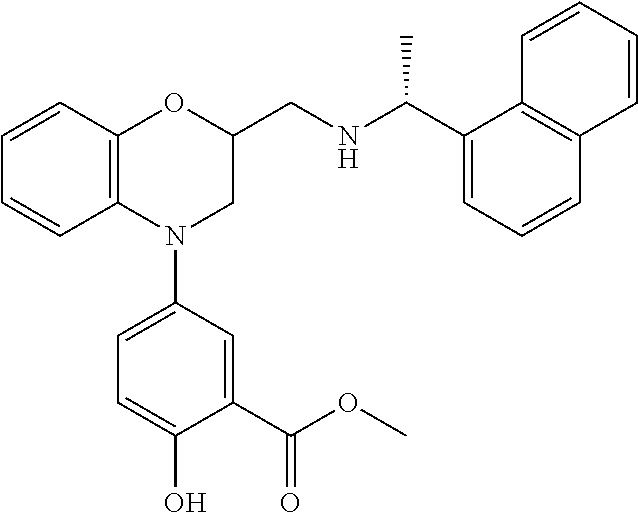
C1=CC2=C(C=C1)N(C1=CC=C(O)C(C(OC)=O)=C1)CC(CNC(C1=CC=CC3=C1C=CC=C3)C)O2
